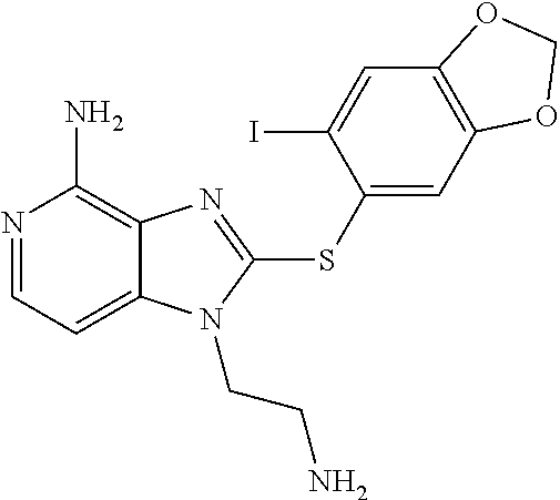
N1=CC=C2C(=C1N)N=C(SC1=CC3=C(C=C1I)OCO3)N2CCN
